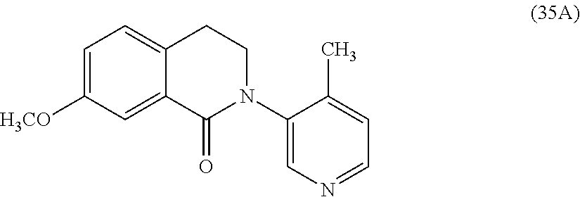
C1=C([H3CO])C=C2C(=C1)CCN(C1=CN=CC=C1C)C2=O
